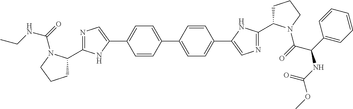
C1C(C2=NC=C(C3=CC=C(C4=CC=C(C5=CN=C(C6CCCN6C(=O)C(NC(OC)=O)C6=CC=CC=C6)N5)C=C4)C=C3)N2)N(C(=O)NCC)CC1
